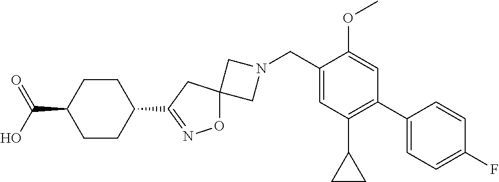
C1N(CC2=CC(C3CC3)=C(C3=CC=C(F)C=C3)C=C2OC)CC12ON=C(C1CCC(C(=O)O)CC1)C2
